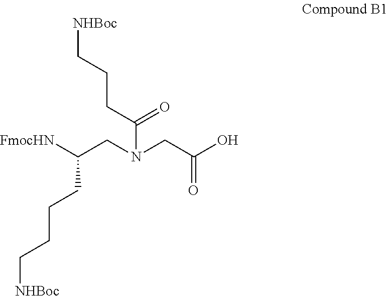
C(CN(CC(O)=O)C(CCC[NHBoc])=O)([FmocHN])CCCC[NHBoc]
